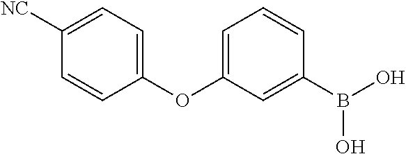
C1=CC(OC2=CC=CC(B(O)O)=C2)=CC=C1[NC]
